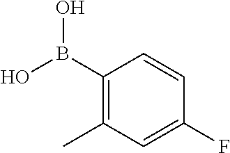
C1(B(O)O)=C(C)C=C(F)C=C1
